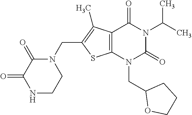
C12=C(N(CC3OCCC3)C(=O)N(C(C)C)C1=O)SC(CN1C(=O)C(=O)NCC1)=C2C
